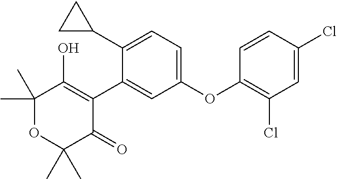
C1(C2=C(O)C(C)(C)OC(C)(C)C2=O)=CC(OC2=C(Cl)C=C(Cl)C=C2)=CC=C1C1CC1
